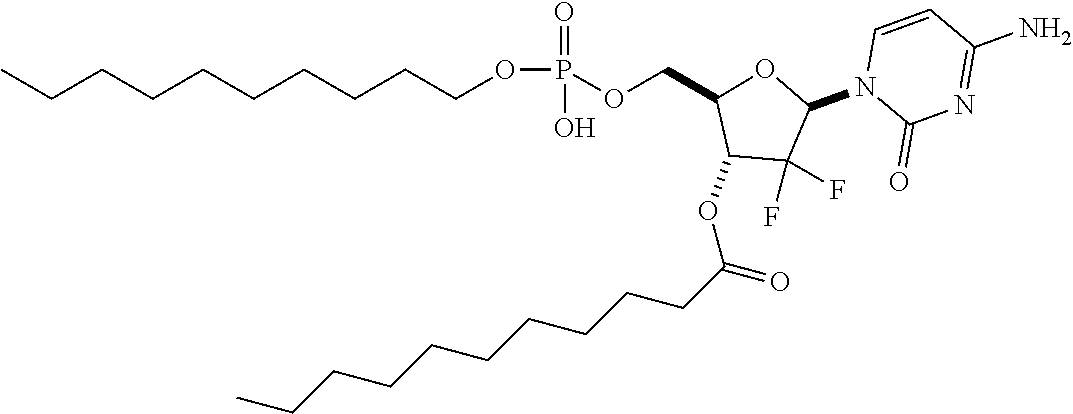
C1(OC(CCCCCCCCCC)=O)C(F)(F)C(N2C(=O)N=C(N)C=C2)OC1COP(=O)(O)OCCCCCCCCCC
